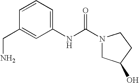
C1(NC(N2CC(O)CC2)=O)=CC=CC(CN)=C1
